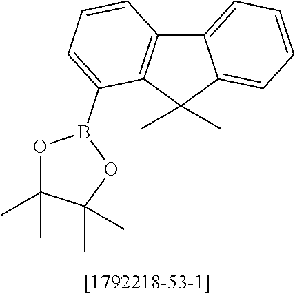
O1C(C)(C)C(C)(C)OB1C1=CC=CC2=C1C(C)(C)C1=CC=CC=C21
